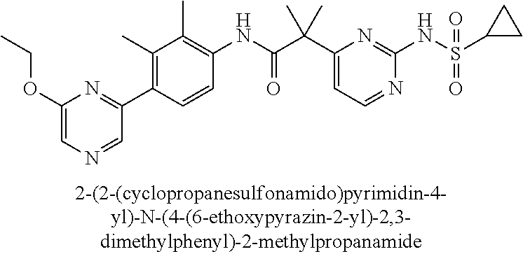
C1(NC(=O)C(C2=CC=NC(NS(=O)(=O)C3CC3)=N2)(C)C)=C(C)C(C)=C(C2=NC(OCC)=CN=C2)C=C1
